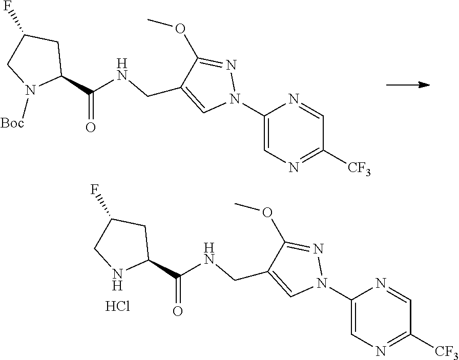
C1(N2N=C(OC)C(CNC(=O)C3CC(F)CN3[Boc])=C2)=CN=C([CF3])C=N1.C1(N2N=C(OC)C(CNC(=O)C3CC(F)CN3)=C2)=CN=C([CF3])C=N1.Cl
